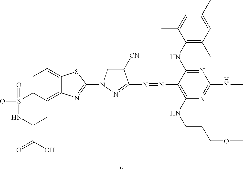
O=S(=O)(NC(C(O)=O)C)C1=CC=C2C(=C1)N=C(N1C=C([CN])C(N=NC3=C(NCCCOC)N=C(NC)N=C3NC3=C(C)C=C(C)C=C3C)=N1)S2
